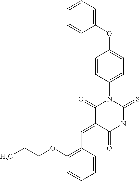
O=C1C(=CC2=C(OCCC)C=CC=C2)C(=O)N(C2=CC=C(OC3=CC=CC=C3)C=C2)C(=S)N1
